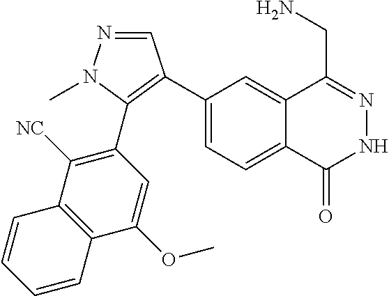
C1(C2=C(C3=C([NC])C4=C(C=CC=C4)C(OC)=C3)N(C)N=C2)=CC=C2C(=C1)C(CN)=NNC2=O
